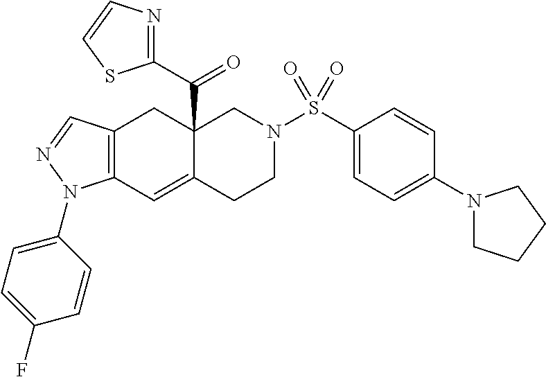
C12(C(C3=NC=CS3)=O)C(=CC3=C(C1)C=NN3C1=CC=C(F)C=C1)CCN(S(C1=CC=C(N3CCCC3)C=C1)(=O)=O)C2
